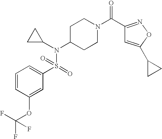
C1=CC(OC(F)(F)F)=CC(S(=O)(N(C2CC2)C2CCN(C(C3=NOC(C4CC4)=C3)=O)CC2)=O)=C1
